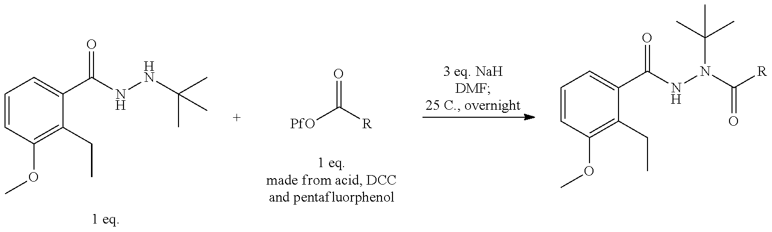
C1=CC(OC)=C(CC)C(C(NNC(C)(C)C)=O)=C1.[PfO]C([R])=O.C1=CC(OC)=C(CC)C(C(NN(C([R])=O)C(C)(C)C)=O)=C1
